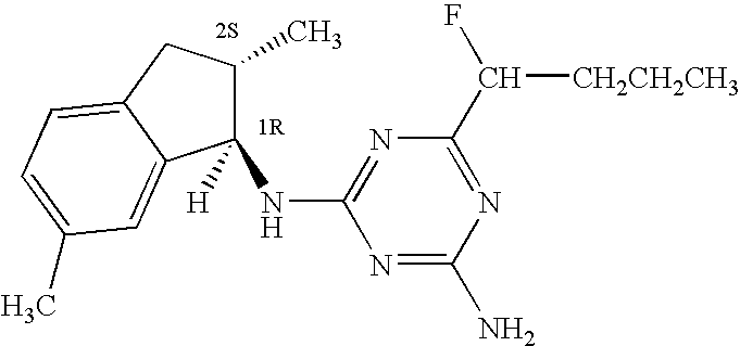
N1=C(N)N=C(C([CH2CH2CH3])F)N=C1NC1([H])C(C)CC2=CC=C(C)C=C12.[2S]
